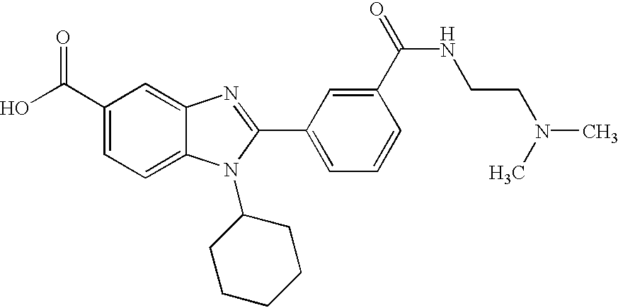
OC(C1=CC=C2C(=C1)N=C(C1=CC=CC(C(=O)NCCN(C)C)=C1)N2C1CCCCC1)=O
